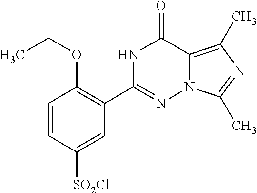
N1C(C2=C(OCC)C=CC([SO2Cl])=C2)=NN2C(=C(C)N=C2C)C1=O
